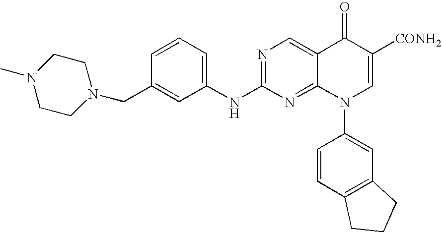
C1(NC2=NC=C3C(=N2)N(C2=CC4=C(C=C2)CCC4)C=C([CONH2])C3=O)=CC=CC(CN2CCN(C)CC2)=C1
